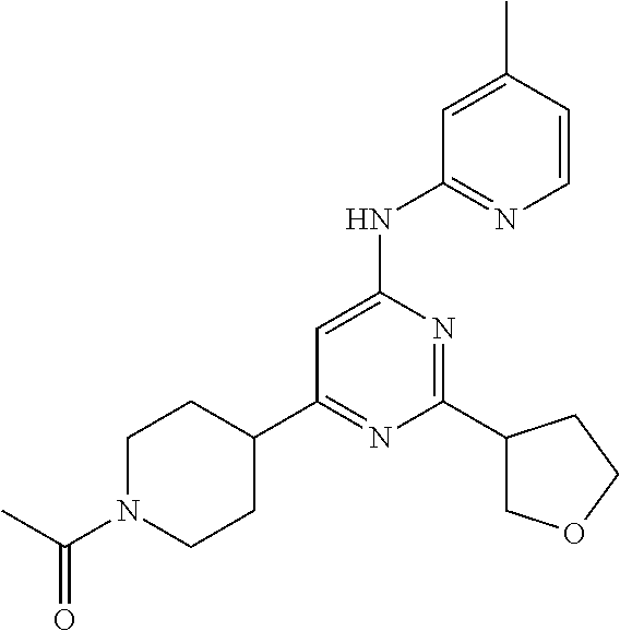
C1(C2CCN(C(C)=O)CC2)=NC(C2COCC2)=NC(NC2=NC=CC(C)=C2)=C1
